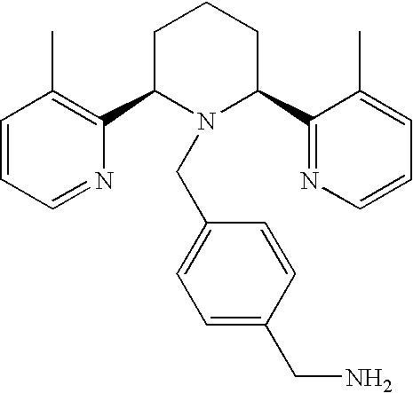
C1=CC=NC(C2N(CC3=CC=C(CN)C=C3)C(C3=NC=CC=C3C)CCC2)=C1C
